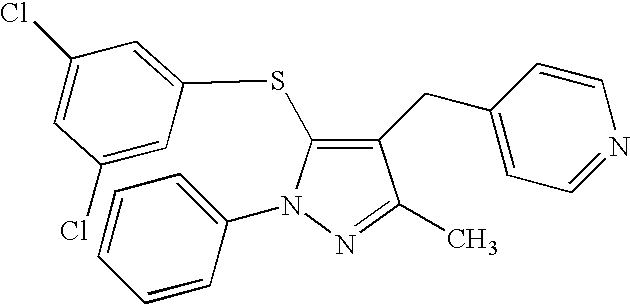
C1(CC2=CC=NC=C2)=C(SC2=CC(Cl)=CC(Cl)=C2)N(C2=CC=CC=C2)N=C1C
